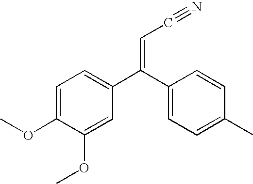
C1=C(C(C2=CC=C(C)C=C2)=CC#N)C=C(OC)C(OC)=C1
